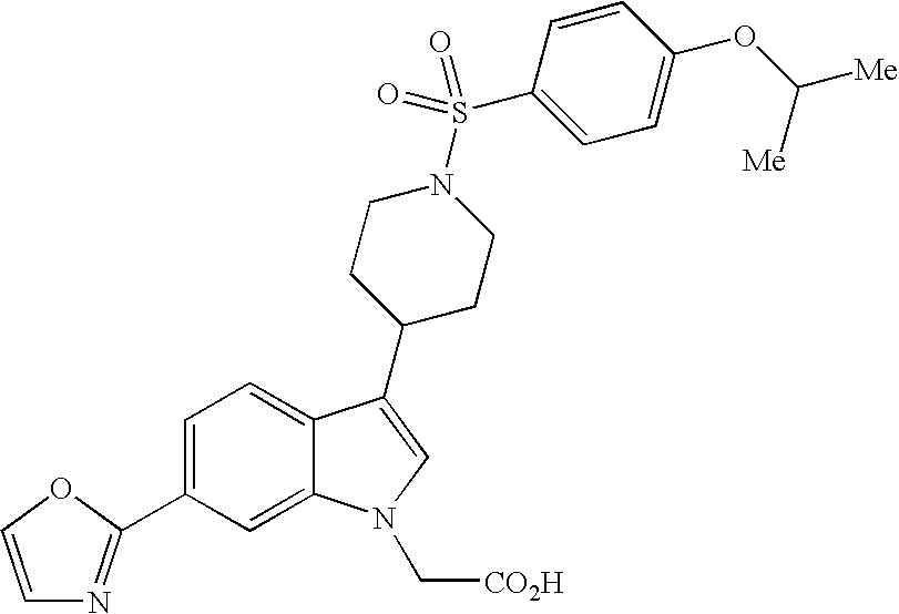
C1(C2=NC=CO2)=CC=C2C(=C1)N(C[CO2H])C=C2C1CCN(S(=O)(C2=CC=C(OC([Me])[Me])C=C2)=O)CC1
